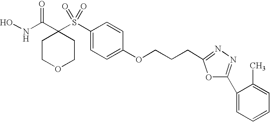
C1(S(C2(C(NO)=O)CCOCC2)(=O)=O)=CC=C(OCCCC2=NN=C(C3=CC=CC=C3C)O2)C=C1
